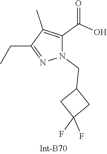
C1C(F)(F)CC1CN1N=C(CC)C(C)=C1C(=O)O
